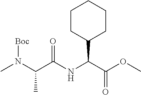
C1CC(C(C(OC)=O)NC(C(N(C)[Boc])C)=O)CCC1
